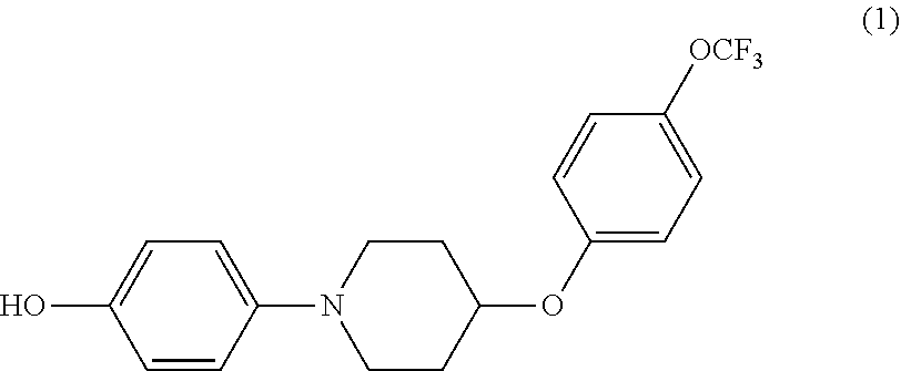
C1(N2CCC(OC3=CC=C([OCF3])C=C3)CC2)=CC=C(O)C=C1
